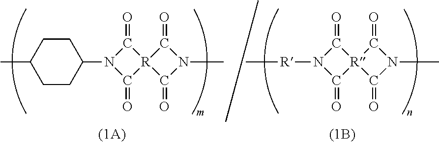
N1([R]C)C(=O)[R]2(C1=O)C(=O)N(C)C2=O.N1(C2CCC(C)CC2)C(=O)[R]2(C1=O)C(=O)N(C)C2=O
